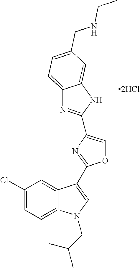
C1(Cl)=CC=C2C(=C1)C(C1=NC(C3=NC4=CC=C(CNCC)C=C4N3)=CO1)=CN2CC(C)C.[2HCl]
